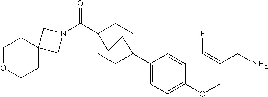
N1(C(C23CCC(C4=CC=C(OCC(CN)=CF)C=C4)(CC2)CC3)=O)CC2(C1)CCOCC2
